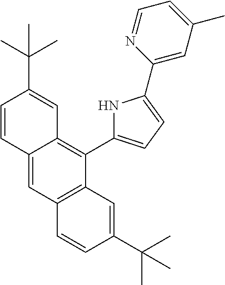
C12=CC3=C(C(C4=CC=C(C5=CC(C)=CC=N5)N4)=C1C=C(C(C)(C)C)C=C2)C=C(C(C)(C)C)C=C3
